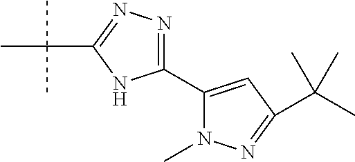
C1(C2=CC(C(C)(C)C)=NN2C)=NN=C(C(C)(C)C)N1
